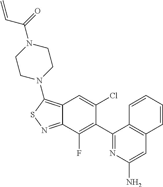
C12=C(N3CCN(C(=O)C=C)CC3)SN=C1C(F)=C(C1=NC(N)=CC3=C1C=CC=C3)C(Cl)=C2
